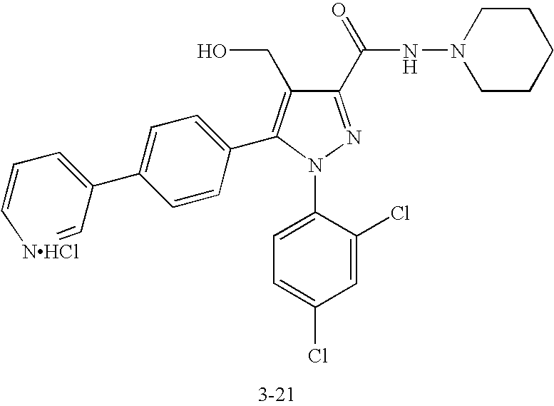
C1(C(NN2CCCCC2)=O)=NN(C2=CC=C(Cl)C=C2Cl)C(C2=CC=C(C3=CC=C[NHCl]=C3)C=C2)=C1CO
